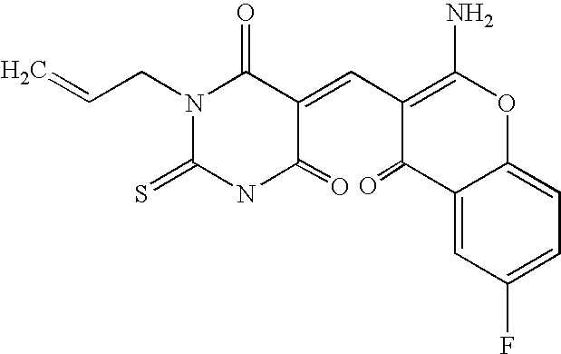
N1(CC=C)C(=S)NC(=O)C(=CC2=C(N)OC3=CC=C(F)C=C3C2=O)C1=O
